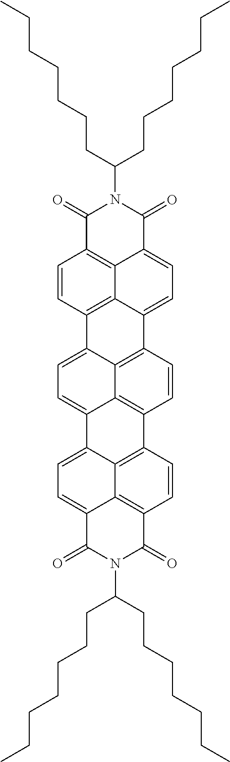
C1(=O)C2=C3C(=CC=C4C5=C6C(=CC=C7C8=CC=C9C%10=C(C=CC(=C8%10)C(=C67)C=C5)C(=O)N(C(CCCCCCC)CCCCCCC)C9=O)C(=C34)C=C2)C(=O)N1C(CCCCCCC)CCCCCCC
